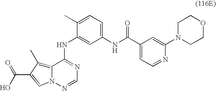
OC(=O)C1=CN2C(=C1C)C(NC1=CC(NC(C3=CC=NC(N4CCOCC4)=C3)=O)=CC=C1C)=NC=N2
